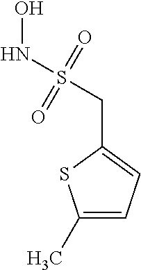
C1(CS(NO)(=O)=O)=CC=C(C)S1
